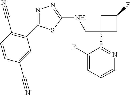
C1(CNC2=NN=C(C3=C(C#N)C=CC(C#N)=C3)S2)(C2=NC=CC=C2F)CC(F)C1
